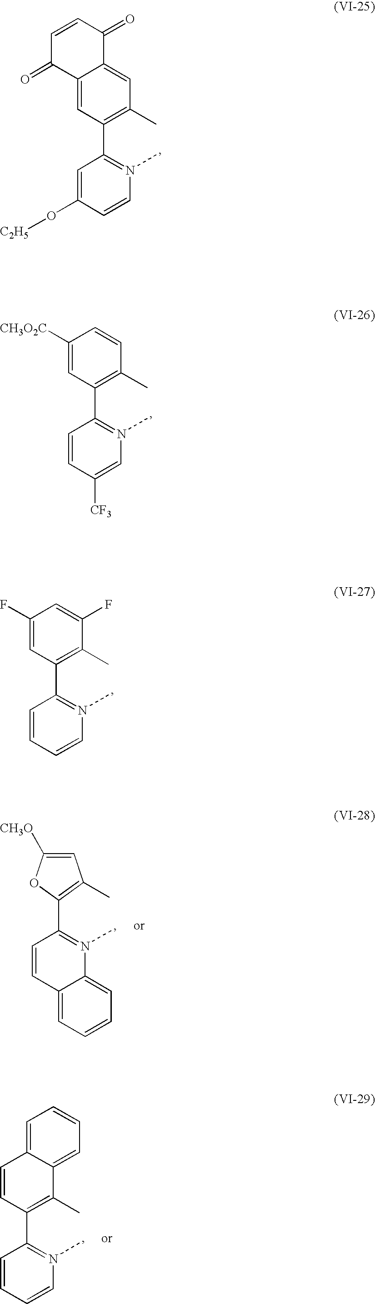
C1=C(O[C2H5])C=CN(C)=C1C1=C(C)C=C2C(=C1)C(=O)C=CC2=O.C1=CC([CF3])=CN(C)=C1C1=C(C)C=CC([CH3O2C])=C1.C1=CC=CN(C)=C1C1=C(C)C(F)=CC(F)=C1.C1=CC2=CC=CC=C2N(C)=C1C1=C(C)C=C([CH3O])O1.C1=CC=CN(C)=C1C1=C(C)C2=CC=CC=C2C=C1
